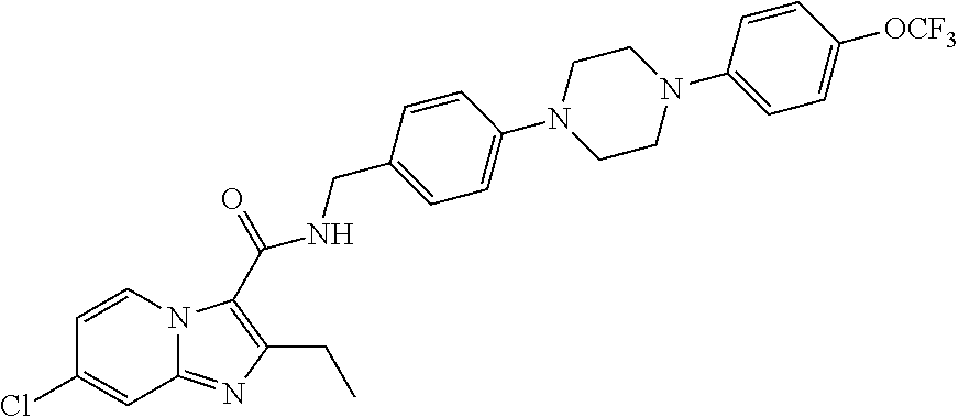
C1=CN2C(=NC(CC)=C2C(NCC2=CC=C(N3CCN(C4=CC=C([OCF3])C=C4)CC3)C=C2)=O)C=C1Cl
